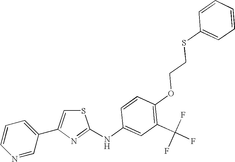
C1=CC(NC2=NC(C3=CC=CN=C3)=CS2)=CC(C(F)(F)F)=C1OCCSC1=CC=CC=C1
